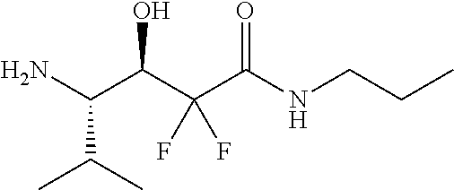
NC(C(C(C(NCCC)=O)(F)F)O)C(C)C
